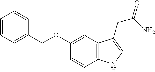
C1=CC2=C(C=C1OCC1=CC=CC=C1)C(CC(=O)N)=CN2
